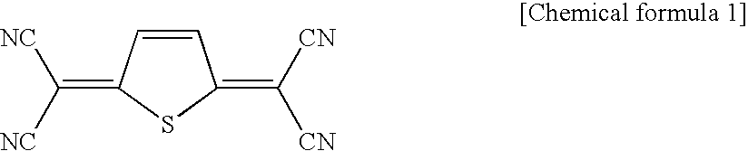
C1=CC(=C([NC])[NC])SC1=C([CN])[CN]
